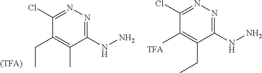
C1(CC)=C(C)C(NN)=NN=C1Cl.C1(C)=C(CC)C(NN)=NN=C1Cl
